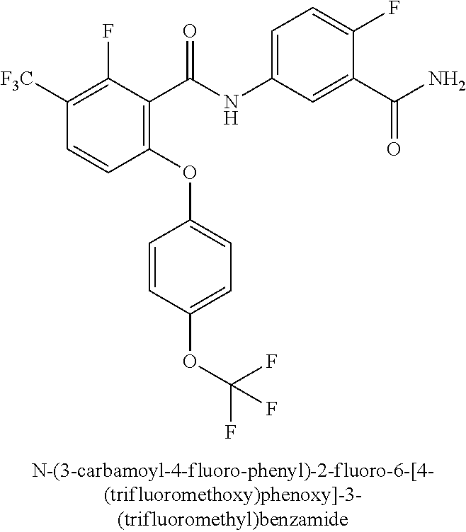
C1([F3C])=C(F)C(C(NC2=CC=C(F)C(C(N)=O)=C2)=O)=C(OC2=CC=C(OC(F)(F)F)C=C2)C=C1
